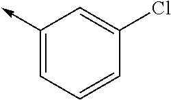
C1(->C)=CC=CC(Cl)=C1
